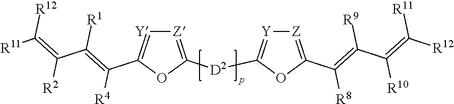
[Z]1=C([D2]C2=[Y][Z]=C(C(=C(C(=C([R12])[R11])[R10])[R9])[R8])O2)OC(C(=C(C(=C([R11])[R12])[R2])[R1])[R4])=[Y]1
